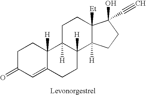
C1C(=O)C=C2C([H])(C1)C1([H])C([H])(CC2)C2([H])C([Et])(CC1)C(C#C)(O)CC2
